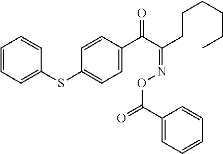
C1=CC=C(SC2=CC=C(C(C(=NOC(C3=CC=CC=C3)=O)CCCCCC)=O)C=C2)C=C1
